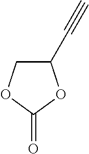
C1(C#C)COC(=O)O1
